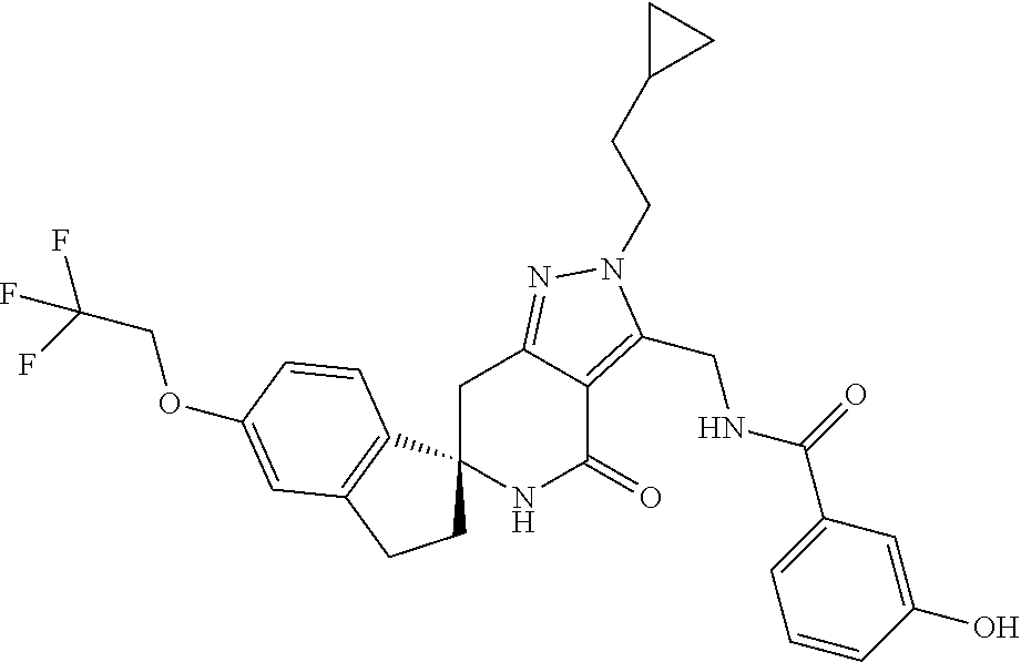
C(C(F)(F)F)OC1=CC2=C(C3(CC2)NC(=O)C2=C(CNC(=O)C4=CC=CC(O)=C4)N(CCC4CC4)N=C2C3)C=C1
